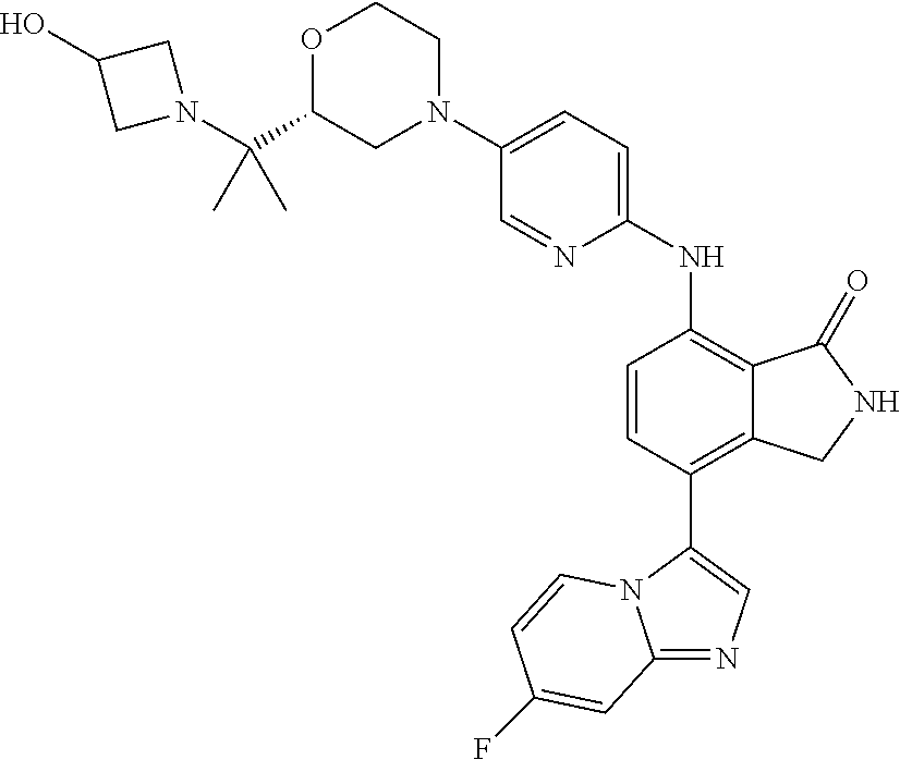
C12=NC=C(C3=C4C(=C(NC5=CC=C(N6CCOC(C(N7CC(O)C7)(C)C)C6)C=N5)C=C3)C(=O)NC4)N1C=CC(F)=C2
